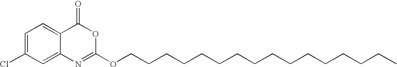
C1=C(Cl)C=C2C(=C1)C(=O)OC(OCCCCCCCCCCCCCCCC)=N2
